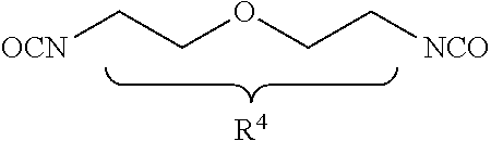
[OCN]CCOCC[NCO].[R4]
